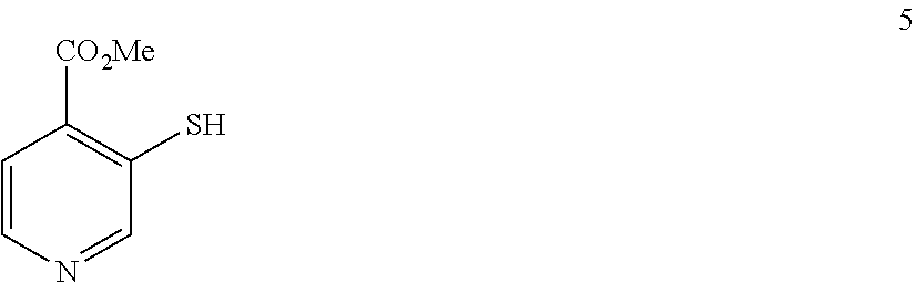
C1=CN=CC(S)=C1[CO2Me]
